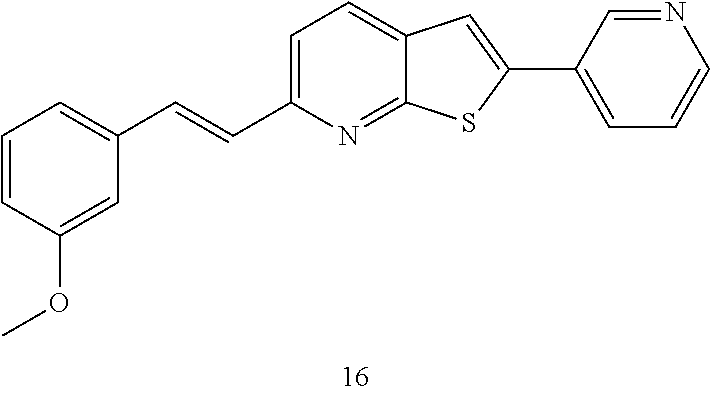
C1(C=CC2=CC=C3C(=N2)SC(C2=CC=CN=C2)=C3)=CC=CC(OC)=C1
